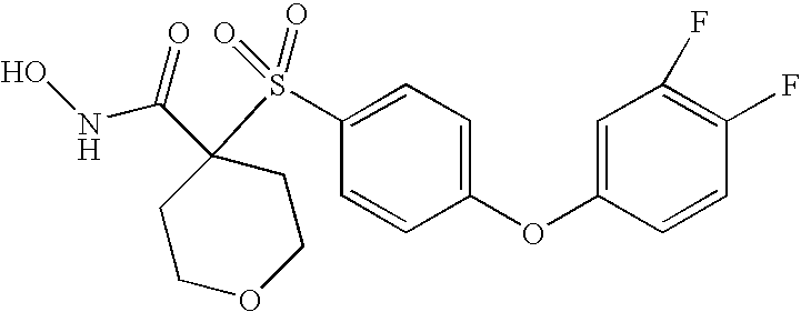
C1COCCC1(C(=O)NO)S(C1=CC=C(OC2=CC(F)=C(F)C=C2)C=C1)(=O)=O
